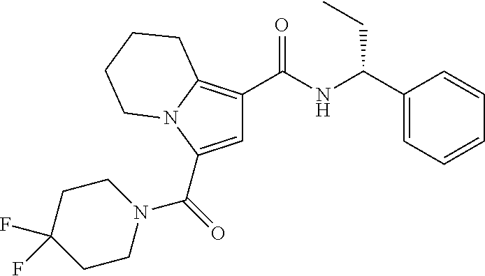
C(=O)(C1=CC(C(NC(C2=CC=CC=C2)CC)=O)=C2N1CCCC2)N1CCC(F)(F)CC1
